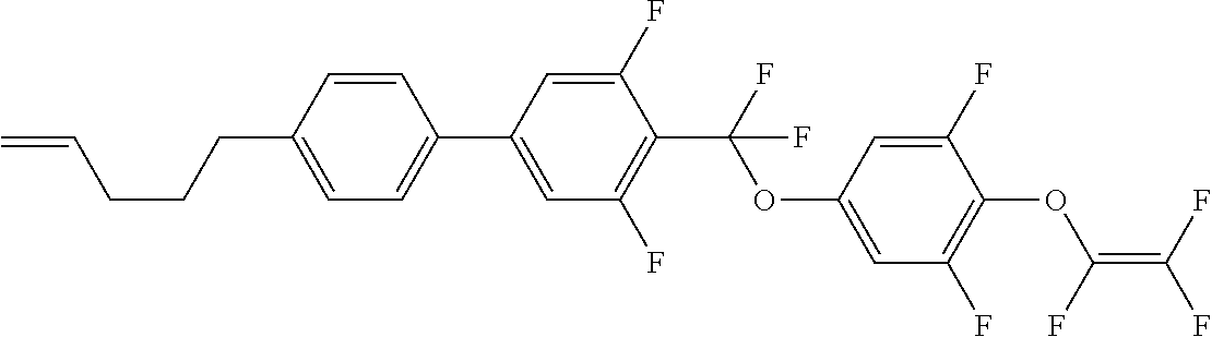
C1=CC(CCCC=C)=CC=C1C1=CC(F)=C(C(OC2=CC(F)=C(OC(F)=C(F)F)C(F)=C2)(F)F)C(F)=C1
